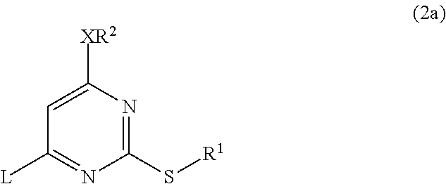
C1(S[R1])=NC([XR2])=CC([L])=N1
